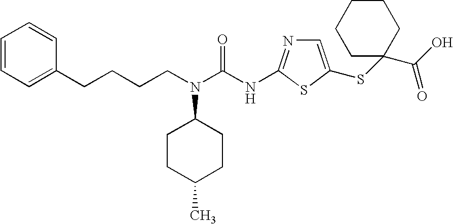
C(CN(C(NC1=NC=C(SC2(C(O)=O)CCCCC2)S1)=O)C1CCC(C)CC1)CCC1=CC=CC=C1
